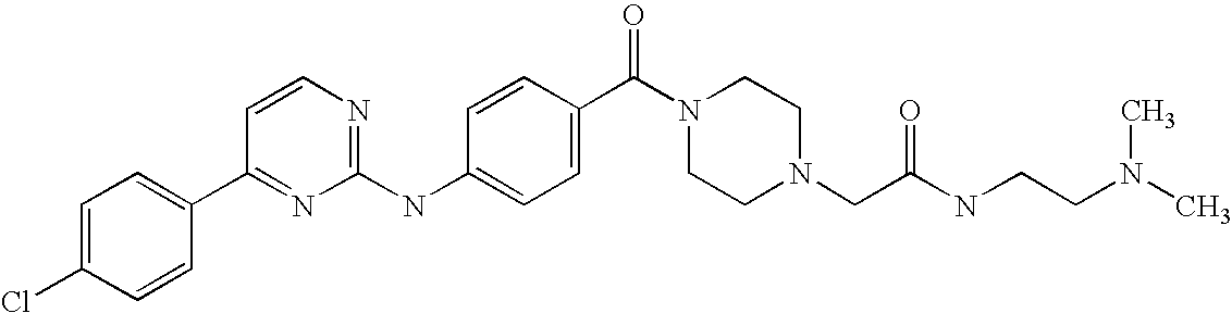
C1=C(Cl)C=CC(C2=NC(NC3=CC=C(C(N4CCN(CC(NCCN(C)C)=O)CC4)=O)C=C3)=NC=C2)=C1
